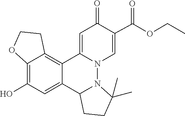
N12N3C(=CC(=O)C(C(=O)OCC)=C3)C3=C4C(=C(O)C=C3C1CCC2(C)C)OCC4
